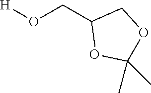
[H]OCC1OC(C)(C)OC1
